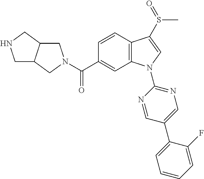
C(C1=CC2=C(C=C1)C(S(=O)C)=CN2C1=NC=C(C2=CC=CC=C2F)C=N1)(=O)N1CC2C(C1)CNC2
